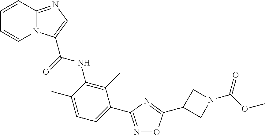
N1=C(C2=CC=C(C)C(NC(=O)C3=CN=C4N3C=CC=C4)=C2C)N=C(C2CN(C(OC)=O)C2)O1
